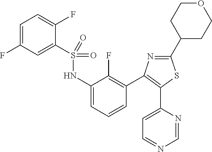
S(=O)(=O)(NC1=CC=CC(C2=C(C3=CC=NC=N3)SC(C3CCOCC3)=N2)=C1F)C1=CC(F)=CC=C1F
